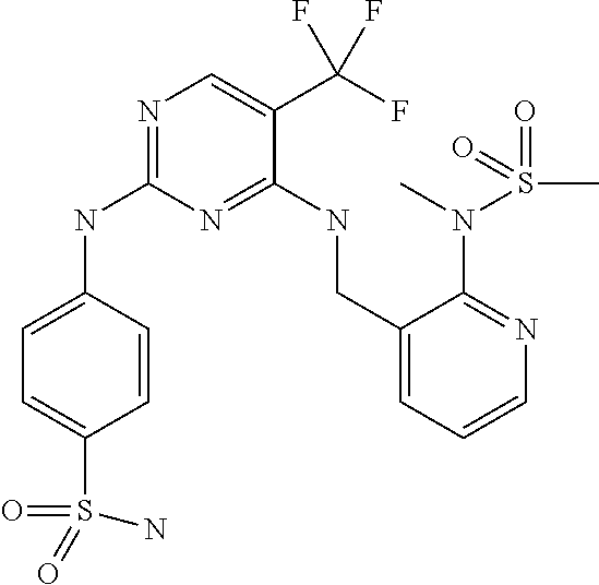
C1=C(NC2=NC=C(C(F)(F)F)C(NCC3=CC=CN=C3N(C)S(=O)(C)=O)=N2)C=CC(S(=O)(=O)N)=C1
